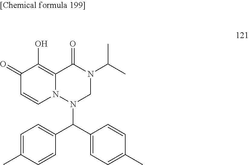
C1(=O)C=CN2C(=C1O)C(=O)N(C(C)C)CN2C(C1=CC=C(C)C=C1)C1=CC=C(C)C=C1
